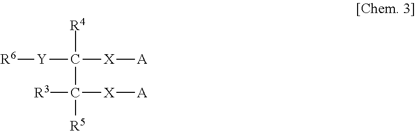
[R4]C(C([R5])([X][A])[R3])([X][A])[Y][R6]
